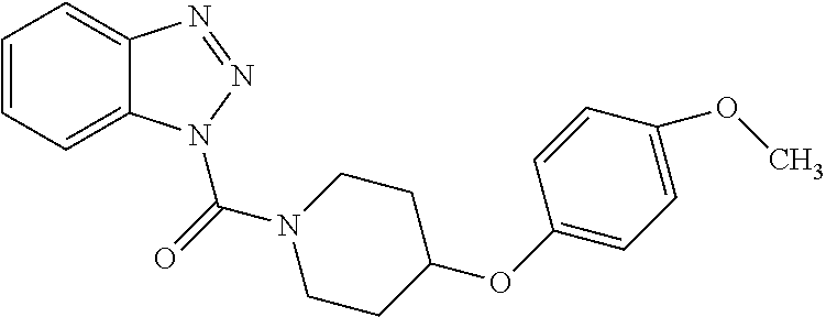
C1=CC=C2C(=C1)N=NN2C(N1CCC(OC2=CC=C(OC)C=C2)CC1)=O
